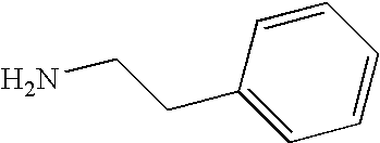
C1=CC(CCN)=CC=C1
